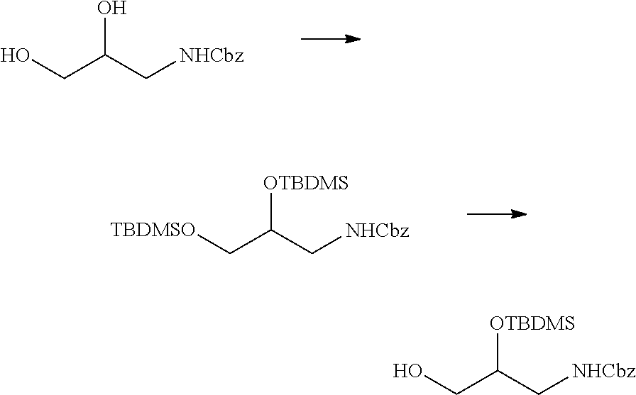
OCC(C[NHCbz])O.[TBDMSO]CC(C[NHCbz])[OTBDMS].OCC(C[NHCbz])[OTBDMS]
